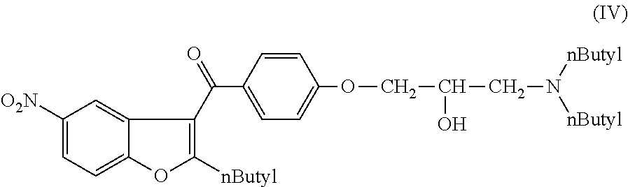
C1([O2N])=CC=C2C(=C1)C(C(=O)C1=CC=C(OCC(CN([nButyl])[nButyl])O)C=C1)=C([nButyl])O2
